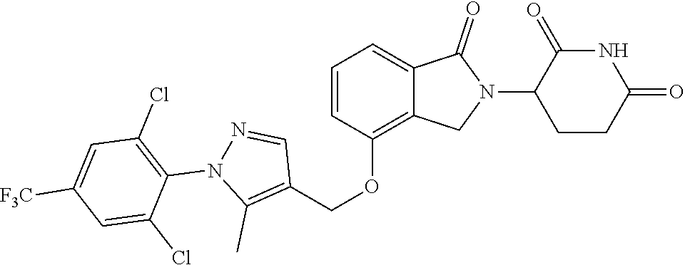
C1(OCC2=C(C)N(C3=C(Cl)C=C([F3C])C=C3Cl)N=C2)=C2C(=CC=C1)C(=O)N(C1CCC(=O)NC1=O)C2
